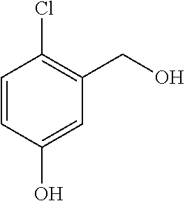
C1=CC(O)=CC(CO)=C1Cl
